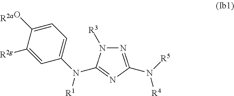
C1(N(C2=CC=C(O)C([R2g])=C2)[R1])=NC(N([R5])[R4])=NN1[R3]
